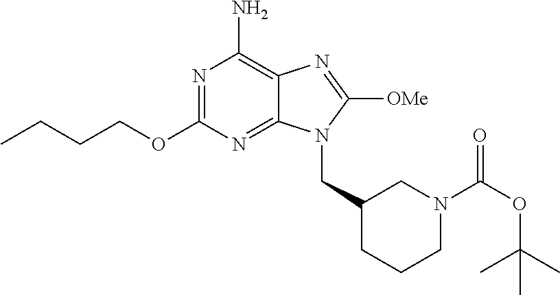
N1=C(OCCCC)N=C2C(=C1N)N=C([OMe])N2CC1CCCN(C(OC(C)(C)C)=O)C1
